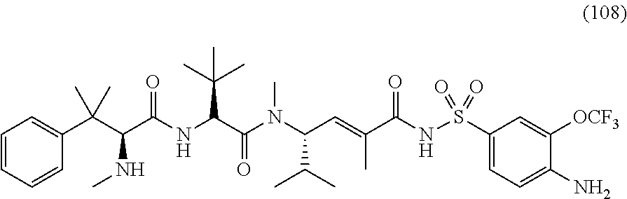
C1=CC=CC(C(C(C(NC(C(N(C(C=C(C(NS(C2=CC=C(N)C([OCF3])=C2)(=O)=O)=O)C)C(C)C)C)=O)C(C)(C)C)=O)NC)(C)C)=C1
